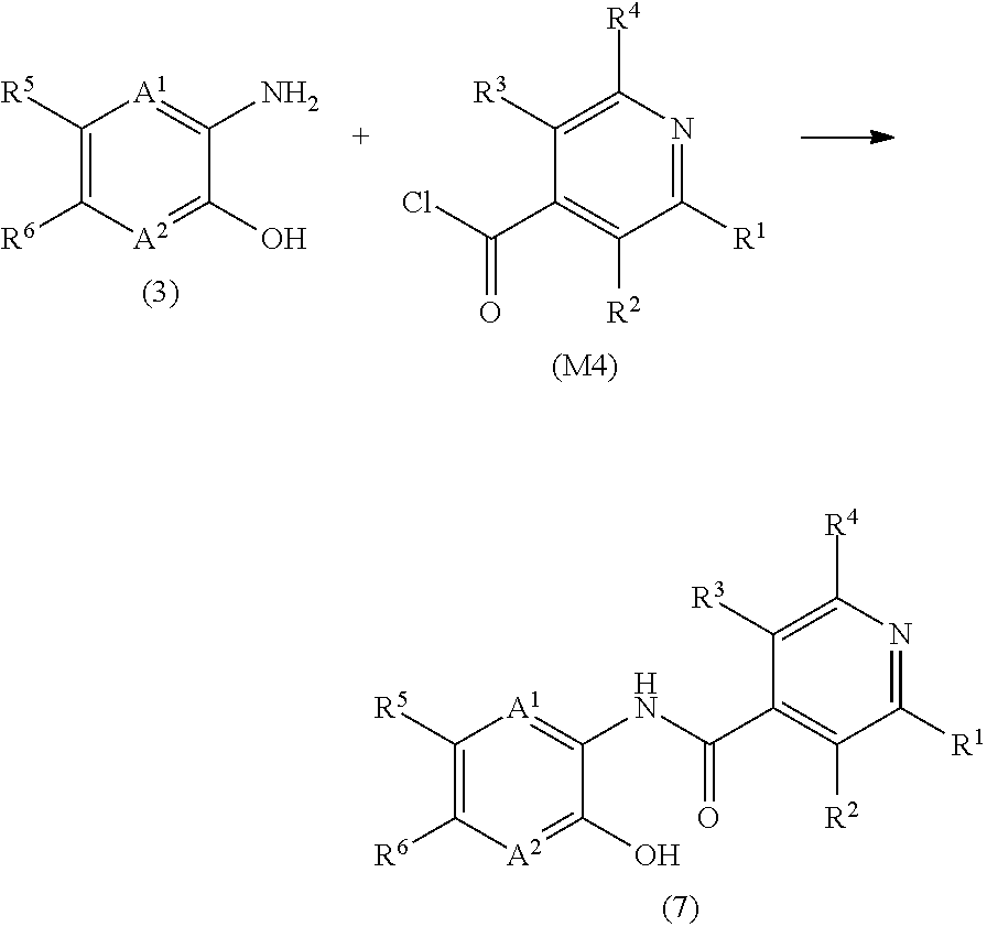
C1([R5])=C([R6])[A2]=C(O)C(NC(C2=C([R2])C([R1])=NC([R4])=C2[R3])=O)=[A1]1.C1([R5])=C([R6])[A2]=C(O)C(N)=[A1]1.C1([R3])=C([R4])N=C([R1])C([R2])=C1C(Cl)=O.[(M4)]
